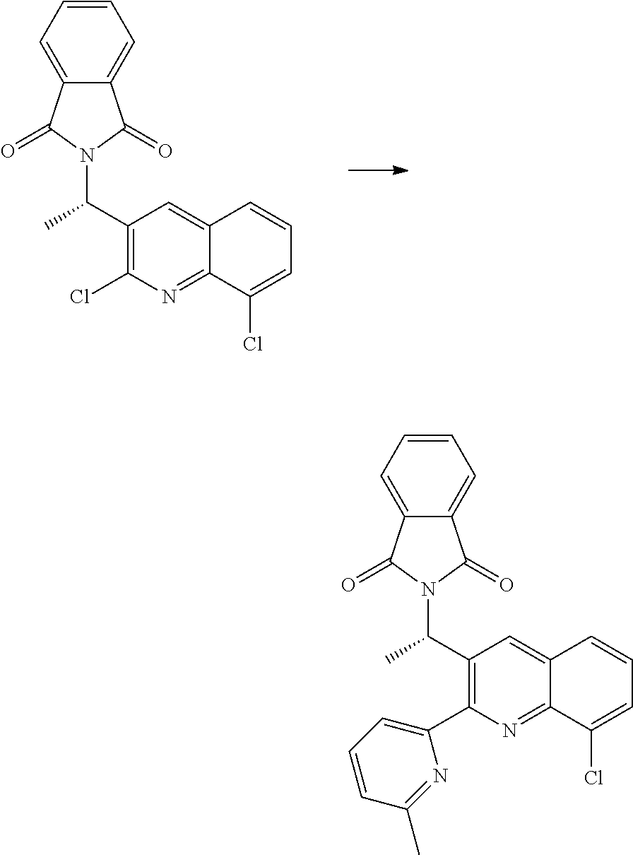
C(C1=C(C2=CC=CC(C)=N2)N=C2C(=C1)C=CC=C2Cl)(C)N1C(=O)C2=CC=CC=C2C1=O.C(C1=C(Cl)N=C2C(=C1)C=CC=C2Cl)(C)N1C(=O)C2=CC=CC=C2C1=O
